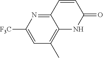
C12=NC([F3C])=CC(C)=C1NC(=O)C=C2
